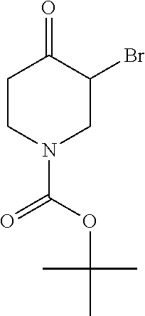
C1CN(C(=O)OC(C)(C)C)CC(Br)C1=O
